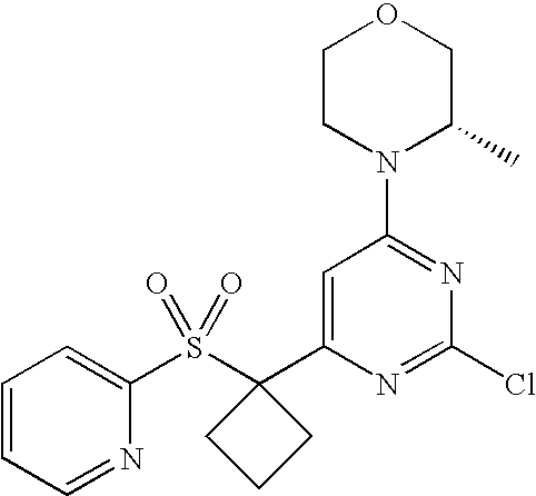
C1(S(=O)(=O)C2(C3=CC(N4C(C)COCC4)=NC(Cl)=N3)CCC2)=CC=CC=N1
